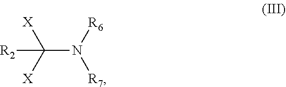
C(N([R6])[R7])([X])([X])[R2]
